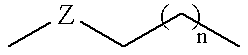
C[Z]CCC
